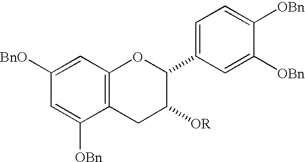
C1=C([BnO])C=C([OBn])C2=C1OC(C1=CC=C([OBn])C([OBn])=C1)C([OR])C2
